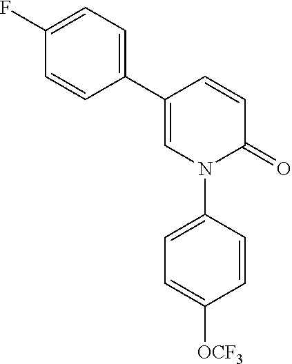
C1=C(C2=CC=C(F)C=C2)C=CC(=O)N1C1=CC=C([OCF3])C=C1
